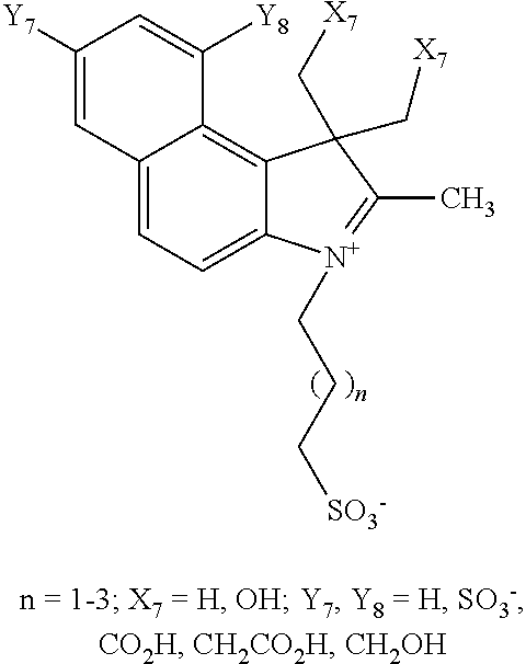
C12=CC=C3C(=C1C([Y8])=CC([Y7])=C2)C(C[X7])(C[X7])C(C)=[N+]3CCC[SO3-]
